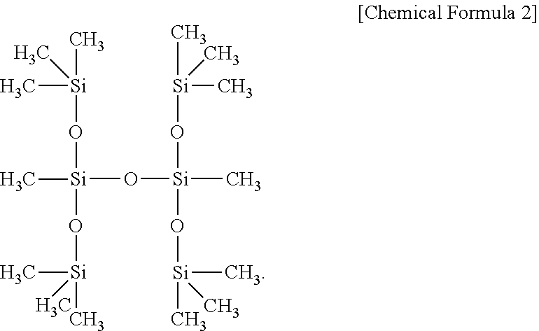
C[Si](C)(C)O[Si](O[Si](C)(C)C)(O[Si](C)(O[Si](C)(C)C)O[Si](C)(C)C)C
